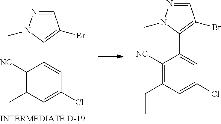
C1([NC])=C(CC)C=C(Cl)C=C1C1=C(Br)C=NN1C.C1([NC])=C(C)C=C(Cl)C=C1C1=C(Br)C=NN1C
